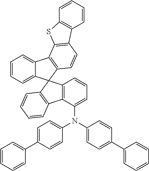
C1=CC=C2C(=C1)C1=C(C=CC3=C1SC1=C3C=CC=C1)C21C2=C(C(N(C3=CC=C(C4=CC=CC=C4)C=C3)C3=CC=C(C4=CC=CC=C4)C=C3)=CC=C2)C2=C1C=CC=C2
